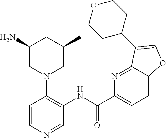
C1(N)CN(C2=C(NC(C3=CC=C4C(=N3)C(C3CCOCC3)=CO4)=O)C=NC=C2)CC(C)C1
